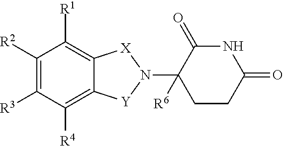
C1([R2])=C([R3])C([R4])=C2C(=C1[R1])[X]N(C1([R6])CCC(=O)NC1=O)[Y]2
